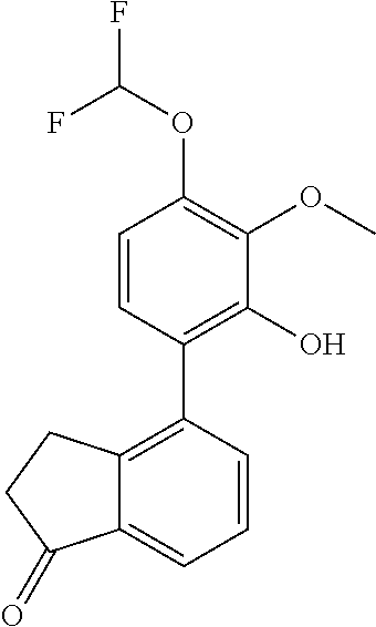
C1(O)=C(C2=C3C(=CC=C2)C(=O)CC3)C=CC(OC(F)F)=C1OC
